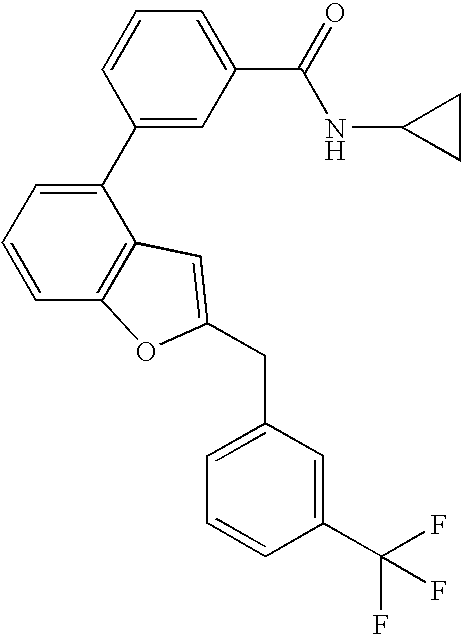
C1(C2=CC(C(=O)NC3CC3)=CC=C2)=CC=CC2=C1C=C(CC1=CC=CC(C(F)(F)F)=C1)O2
